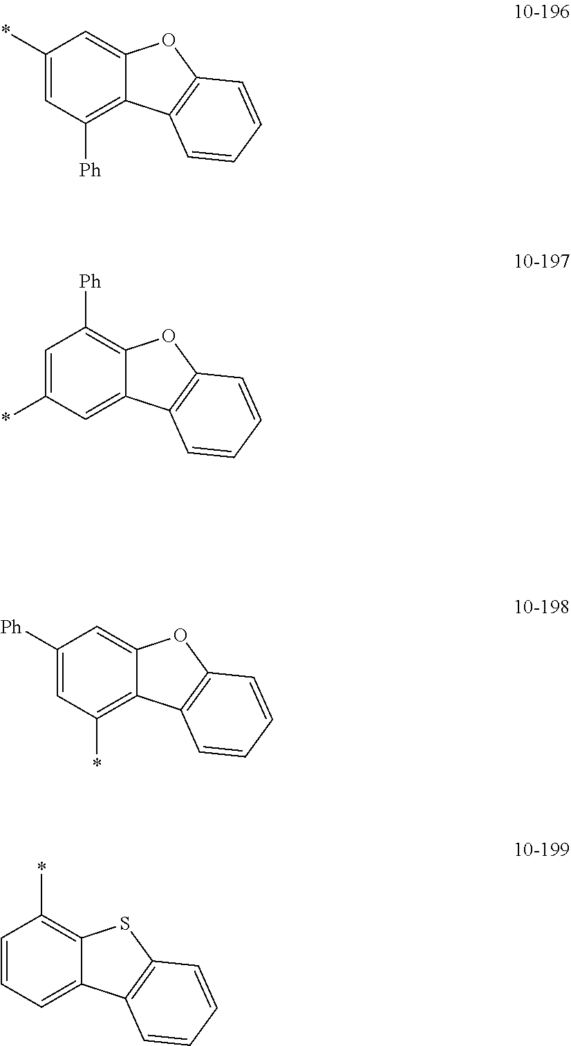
C1([Ph])=CC(*)=C2C(=C1)OC1=C2C=CC=C1.C1=CC=C2C(=C1*)SC1=C2C=CC=C1.C1(*)=CC([Ph])=C2C(=C1)OC1=C2C=CC=C1.C1=C(*)C=C2C(=C1[Ph])OC1=C2C=CC=C1
